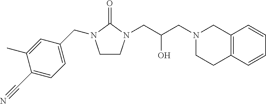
C1CN(CC(CN2CCC3=C(C2)C=CC=C3)O)C(=O)N1CC1=CC=C(C#N)C(C)=C1
